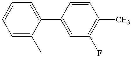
C1(C2=CC=CC=C2C)=CC(F)=C(C)C=C1
